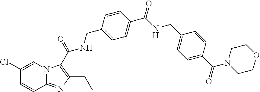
C1(Cl)=CN2C(=NC(CC)=C2C(NCC2=CC=C(C(NCC3=CC=C(C(N4CCOCC4)=O)C=C3)=O)C=C2)=O)C=C1
